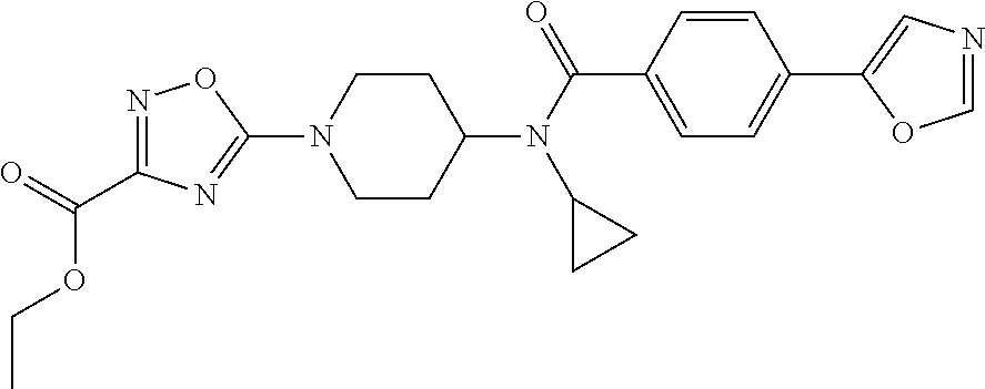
C1CC(N(C(C2=CC=C(C3=CN=CO3)C=C2)=O)C2CC2)CCN1C1=NC(C(=O)OCC)=NO1
